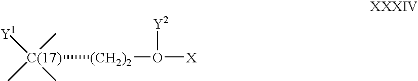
[Y1][C(17)](C)(C)(C)[(CH2)2]O([X])[Y2]
